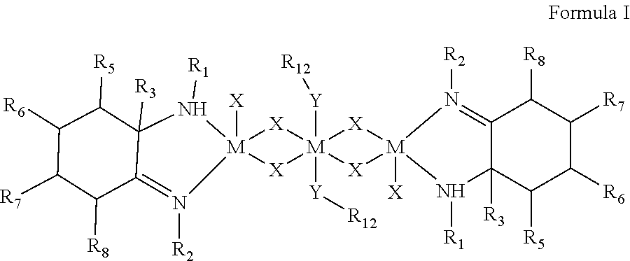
C12=N([R2])[M]3([X])(N([R1])C1([R3])C([R5])C([R6])C([R7])C2[R8])[X][M]1([Y][R12])([Y][R12])([X]3)[X][M]2([X])([X]1)N([R1])C1([R3])C([R5])C([R6])C([R7])C([R8])C1=N2[R2]
